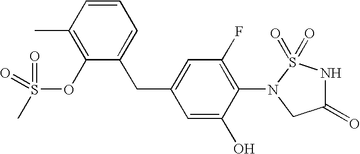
C1=CC(C)=C(OS(C)(=O)=O)C(CC2=CC(F)=C(N3CC(=O)NS3(=O)=O)C(O)=C2)=C1
